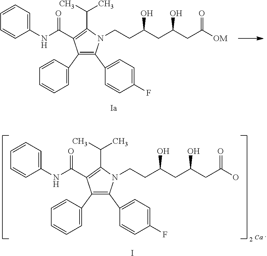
C(C(CC(CC([OM])=O)O)O)CN1C(C2=CC=C(F)C=C2)=C(C2=CC=CC=C2)C(C(NC2=CC=CC=C2)=O)=C1C(C)C.C(C(CC(CC(O)=O)O)O)CN1C(C2=CC=C(F)C=C2)=C(C2=CC=CC=C2)C(C(NC2=CC=CC=C2)=O)=C1C(C)C.[Ca].I
